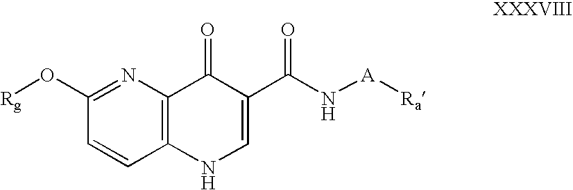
C1=CC2=C(N=C1O[Rg])C(=O)C(C(N[A][Ra])=O)=CN2
